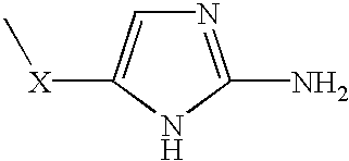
N1=C(N)NC([X]C)=C1
